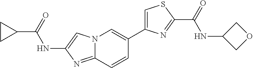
N12C(=NC(NC(C3CC3)=O)=C1)C=CC(C1=CSC(C(=O)NC3COC3)=N1)=C2
